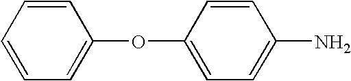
C1=C(OC2=CC=C(N)C=C2)C=CC=C1
